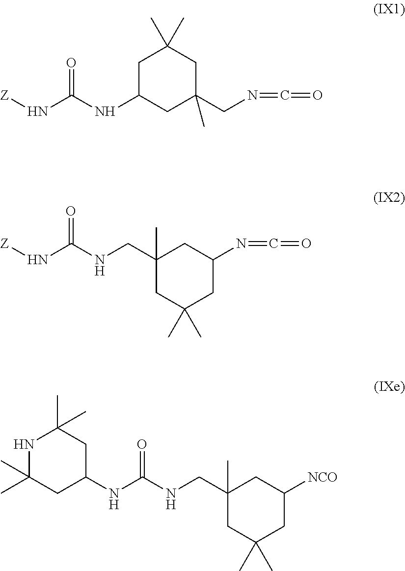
[Z]NC(NC1CC(CN=C=O)(C)CC(C)(C)C1)=O.C1(C)(CNC(N[Z])=O)CC(C)(C)CC(N=C=O)C1.N1C(C)(C)CC(NC(NCC2(C)CC(C)(C)CC([NCO])C2)=O)CC1(C)C
